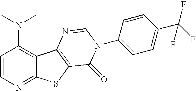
C12=C(N(C)C)C=CN=C1SC1=C2N=CN(C2=CC=C(C(F)(F)F)C=C2)C1=O
